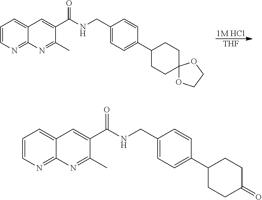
C1=CN=C2C(=C1)C=C(C(NCC1=CC=C(C3CCC4(CC3)OCCO4)C=C1)=O)C(C)=N2.[1M HCl].[THF].C1=CN=C2C(=C1)C=C(C(NCC1=CC=C(C3CCC(=O)CC3)C=C1)=O)C(C)=N2
